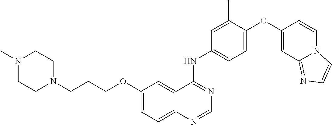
C1=C(OC2=CC3=NC=CN3C=C2)C(C)=CC(NC2=NC=NC3=CC=C(OCCCN4CCN(C)CC4)C=C23)=C1
